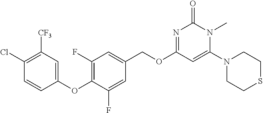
C1(OC2=C(F)C=C(COC3=NC(=O)N(C)C(N4CCSCC4)=C3)C=C2F)=CC([CF3])=C(Cl)C=C1
